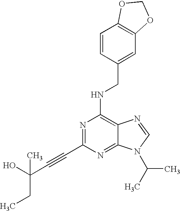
N1=C(C#CC(O)(CC)C)N=C2C(=C1NCC1=CC3=C(C=C1)OCO3)N=CN2C(C)C
